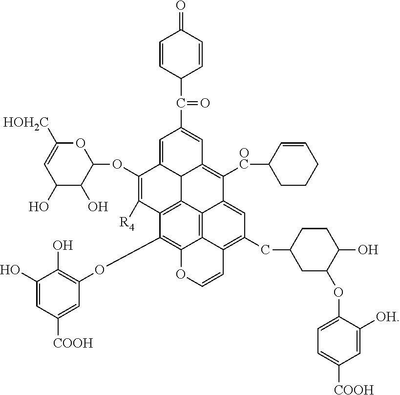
C1(OC2=C(O)C(O)=CC([COOH])=C2)=C2C3=C4C5=C1C([R4])=C(OC1OC([HOH2C])=CC(O)C1O)C1=CC(C(C6C=CC(=O)C=C6)=O)=CC(=C([OC]C6CCCC=C6)C4=CC(CC4CC(OC6=CC=C([COOH])C=C6[OH])C(O)CC4)=C3C=CO2)C51
